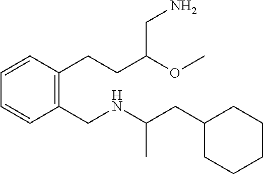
C1(CC(NCC2=C(CCC(CN)OC)C=CC=C2)C)CCCCC1
